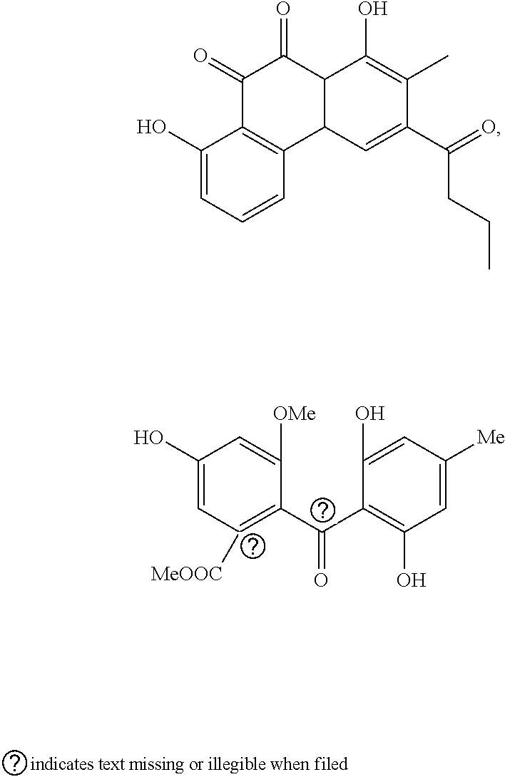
C1(O)=CC([MeOOC])=C(C(C2=C(O)C=C([Me])C=C2O)=O)C([OMe])=C1.C1(O)=CC=CC2=C1C(=O)C(=O)C1C2C=C(C(=O)CCC)C(C)=C1O
